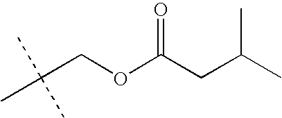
C(COC(CC(C)C)=O)(C)(C)C
